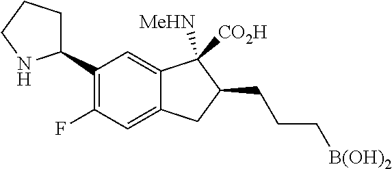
C1(C2CCCN2)=C(F)C=C2C(=C1)C([MeHN])([CO2H])C(CCC[B(OH)2])C2
